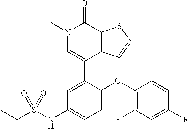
S1C=CC2=C1C(=O)N(C)C=C2C1=CC(NS(CC)(=O)=O)=CC=C1OC1=C(F)C=C(F)C=C1
